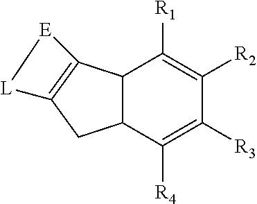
C12C(C([R4])=C([R3])C([R2])=C1[R1])CC1=C2[E][L]1
